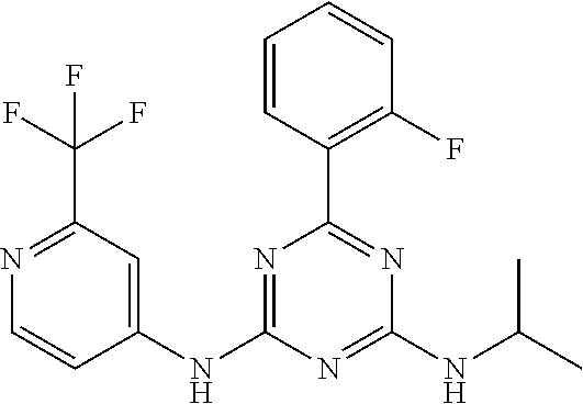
C1=CC(C2=NC(NC(C)C)=NC(NC3=CC(C(F)(F)F)=NC=C3)=N2)=C(F)C=C1
